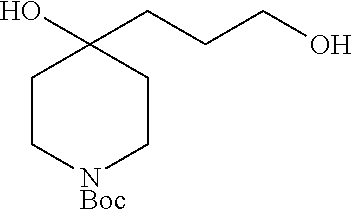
C1C[NBoc]CCC1(O)CCCO
